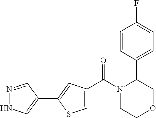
N1=CC(C2=CC(C(N3CCOCC3C3=CC=C(F)C=C3)=O)=CS2)=CN1
